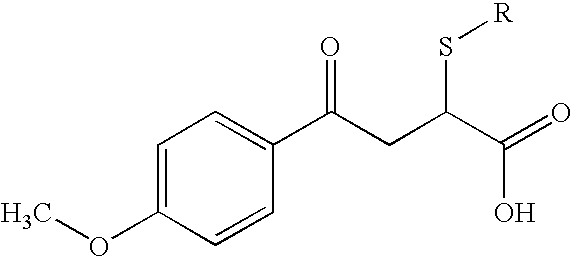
C1(C(CC(C(=O)O)S[R])=O)=CC=C(OC)C=C1
